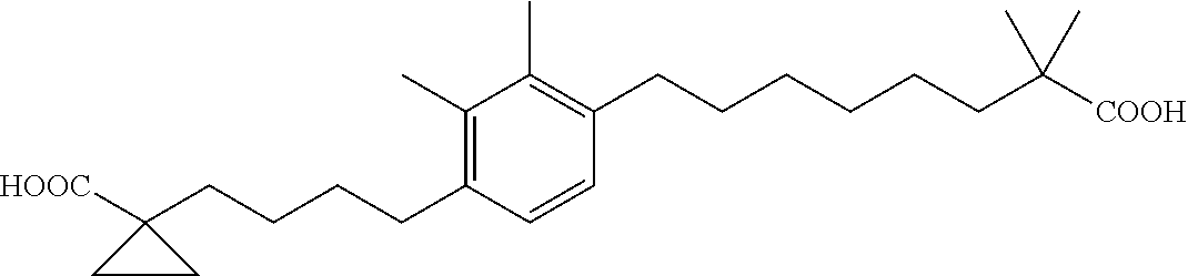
C1(C)=C(CCCCCCC([COOH])(C)C)C=CC(CCCCC2([HOOC])CC2)=C1C
